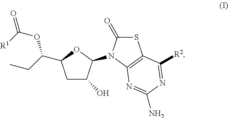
C1C(O)C(N2C(=O)SC3=C2N=C(N)N=C3[R2])OC1C(CC)OC(=O)[R1]
